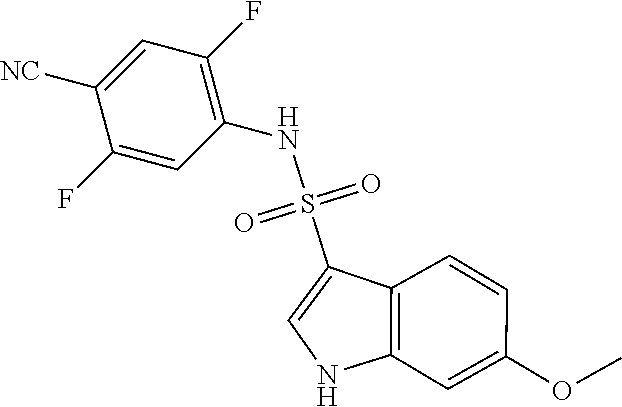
N(S(=O)(=O)C1=CNC2=C1C=CC(OC)=C2)C1=C(F)C=C([NC])C(F)=C1
